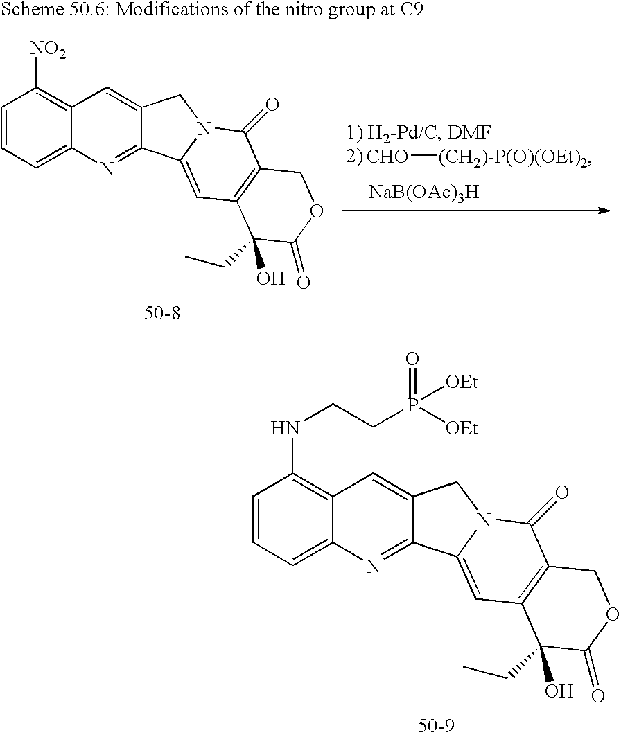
[CHO][(CH2)-P(O)(OEt)2].[NaB(OAc)3H].C1=CC=C2C(=C1[NO2])C=C1C(=N2)C2=CC3=C(C(=O)N2C1)COC(=O)C3(CC)O.C1=CC=C2C(=C1NCCP([OEt])([OEt])=O)C=C1C(=N2)C2=CC3=C(C(=O)N2C1)COC(=O)C3(CC)O
